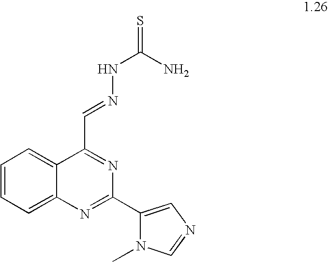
C1=CC=C2C(=C1)C(C=NNC(=S)N)=NC(C1=CN=CN1C)=N2
